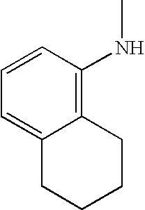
C1=CC(NC)=C2C(=C1)CCCC2
